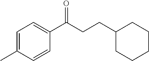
C1=C(C)C=CC(C(CCC2CCCCC2)=O)=C1
